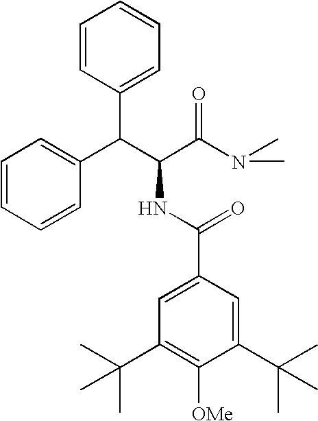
C(C(C(N(C)C)=O)NC(C1=CC(C(C)(C)C)=C([OMe])C(C(C)(C)C)=C1)=O)(C1=CC=CC=C1)C1=CC=CC=C1
